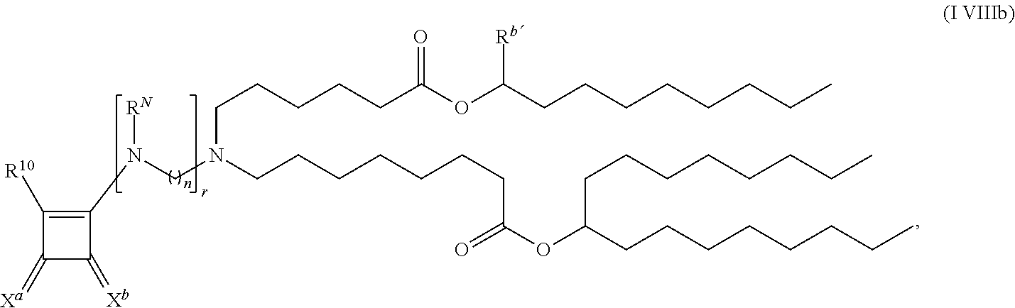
C1(N([RN])CN(CCCCCC(OC(CCCCCCCC)[Rb])=O)CCCCCCCC(=O)OC(CCCCCCCC)CCCCCCCC)=C([R10])C(=[Xa])C1=[Xb]
